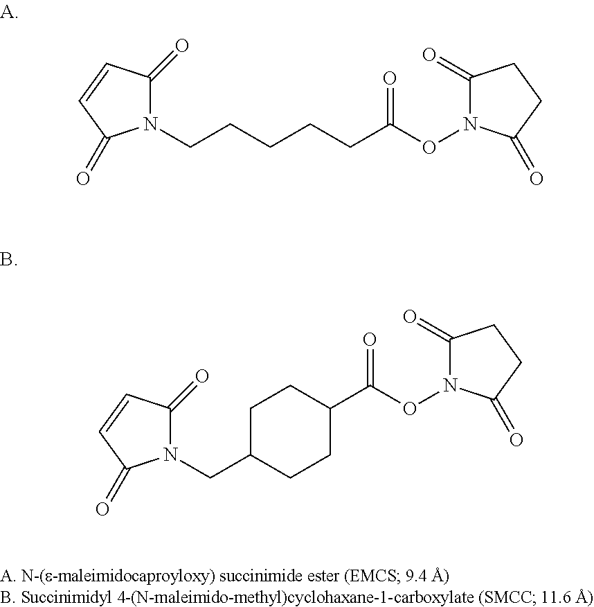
N1(CCCCCC(ON2C(=O)CCC2=O)=O)C(=O)C=CC1=O.N1(CC2CCC(C(ON3C(=O)CCC3=O)=O)CC2)C(=O)C=CC1=O
